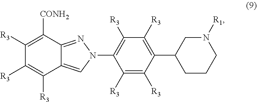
C1(N2N=C3C(=C2)C([R3])=C([R3])C([R3])=C3[CONH2])=C([R3])C([R3])=C(C2CCCN([R1])C2)C([R3])=C1[R3]
